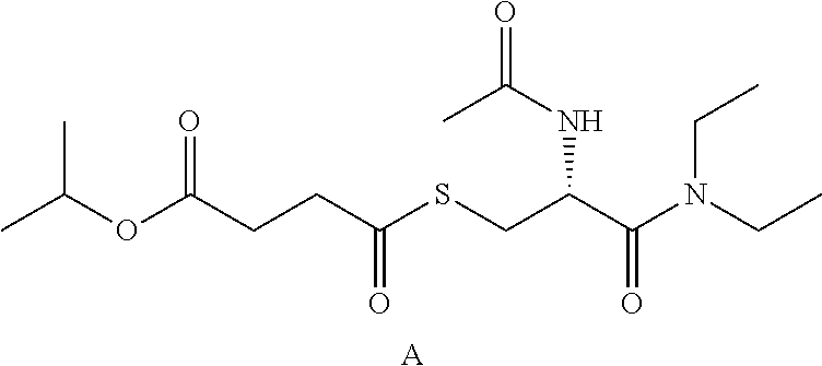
C(OC(CCC(SCC(C(N(CC)CC)=O)NC(=O)C)=O)=O)(C)C.[A]
